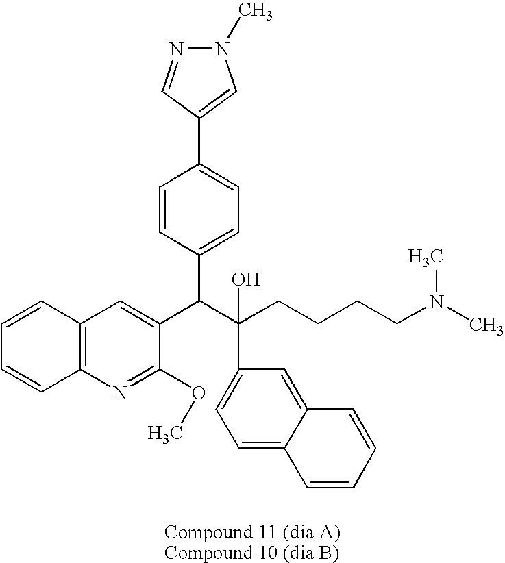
C12=C(N=C(OC)C(C(C(CCCCN(C)C)(O)C3=CC=C4C(=C3)C=CC=C4)C3=CC=C(C4=CN(C)N=C4)C=C3)=C1)C=CC=C2
